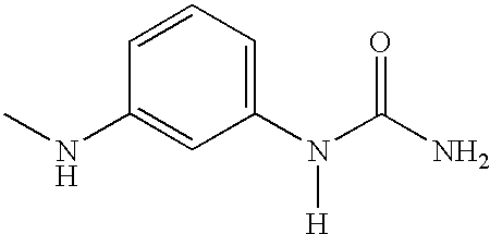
C1=CC(NC)=CC(N(C(N)=O)[H])=C1
